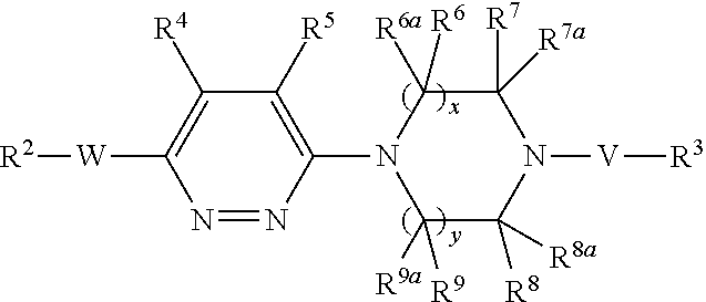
C1(N2C([R9])([R9a])C([R8])([R8a])N([V][R3])C([R7])([R7a])C2([R6])[R6a])=C([R5])C([R4])=C([W][R2])N=N1
